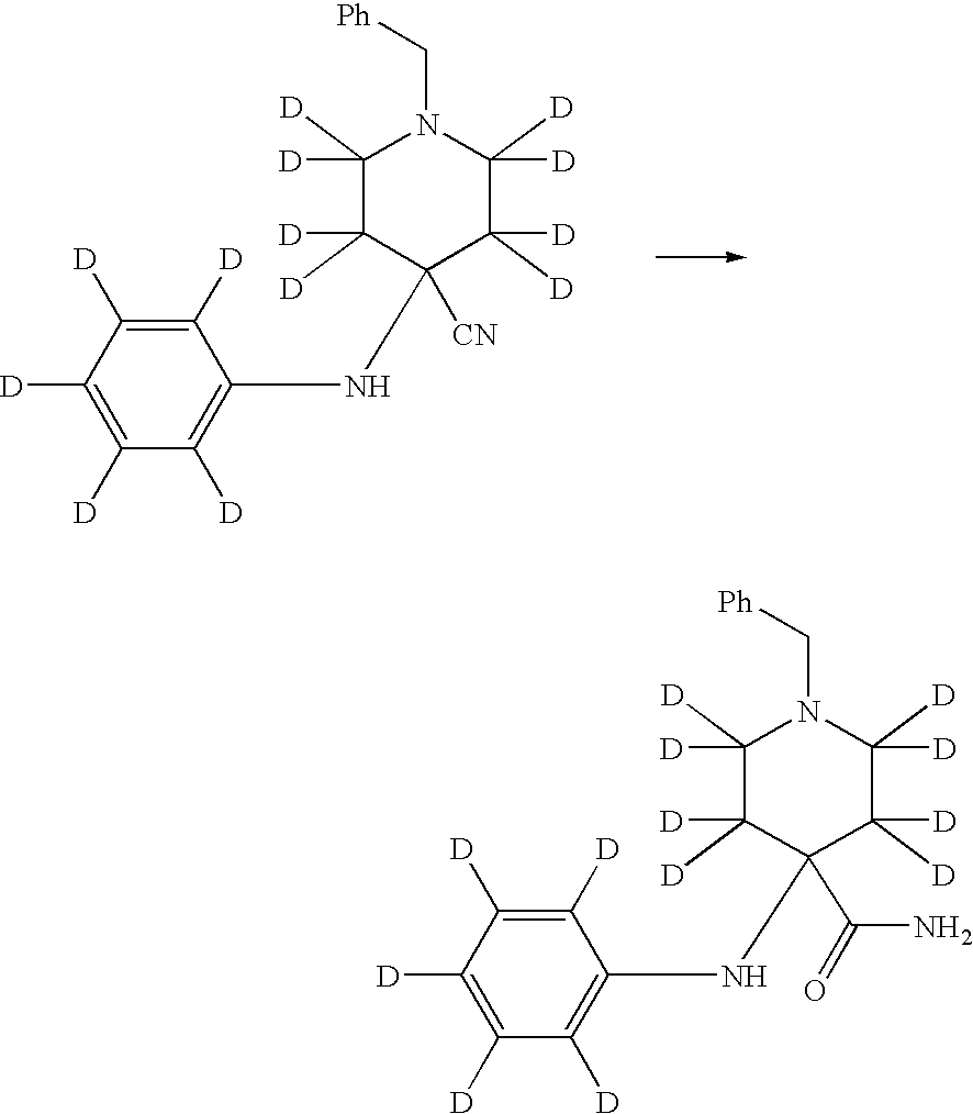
C1([D])([D])C([D])([D])C([CN])(NC2=C([D])C([D])=C([D])C([D])=C2[D])C([D])([D])C([D])([D])N1C[Ph].C1([D])([D])C([D])([D])C(C(=O)N)(NC2=C([D])C([D])=C([D])C([D])=C2[D])C([D])([D])C([D])([D])N1C[Ph]
